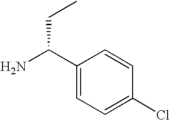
C1(C(N)CC)=CC=C(Cl)C=C1
